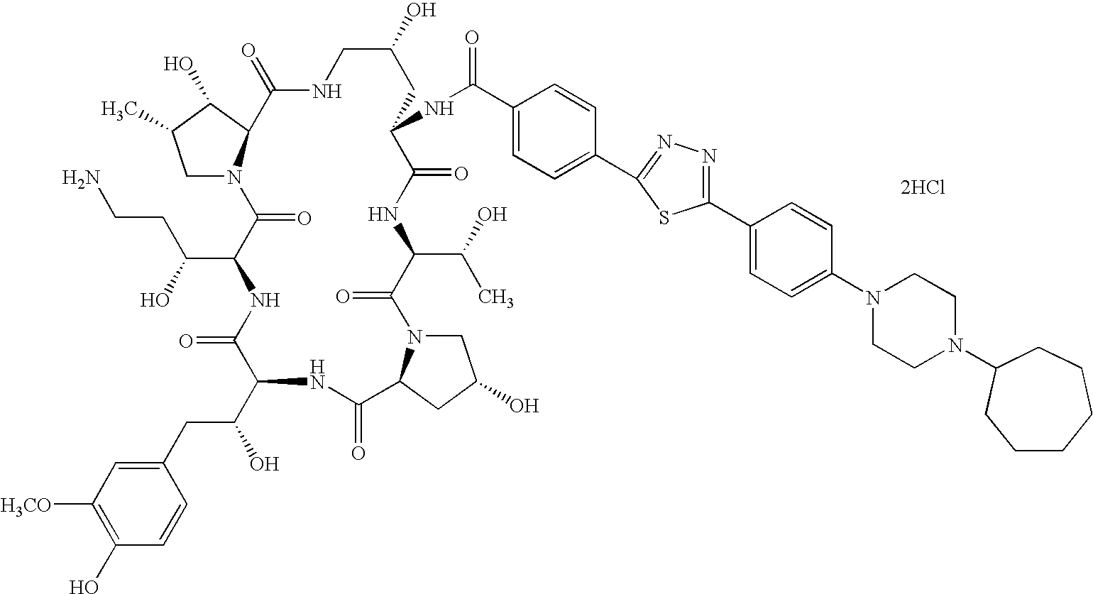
[2HCl].C1N2C(C(O)C1C)C(=O)NCC(O)CC(NC(=O)C1=CC=C(C3=NN=C(C4=CC=C(N5CCN(C6CCCCCC6)CC5)C=C4)S3)C=C1)C(=O)NC(C(O)C)C(=O)N1CC(O)CC1C(=O)NC(C(CC1=CC([H3CO])=C(O)C=C1)O)C(=O)NC(C(O)CCN)C2=O
